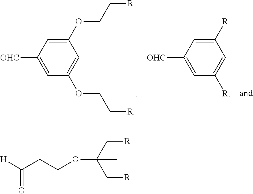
C1([OHC])=CC(OCC[R])=CC(OCC[R])=C1.C1([OHC])=CC([R])=CC([R])=C1.[H]C(CCOC(C[R])(C[R])C)=O
